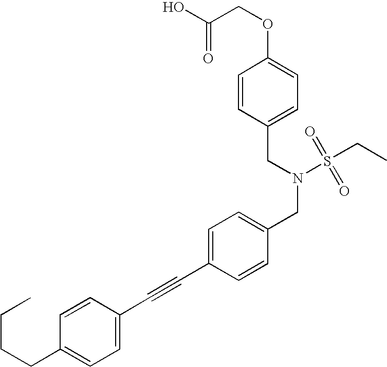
C1=C(C#CC2=CC=C(CN(CC3=CC=C(OCC(O)=O)C=C3)S(CC)(=O)=O)C=C2)C=CC(CCCC)=C1
